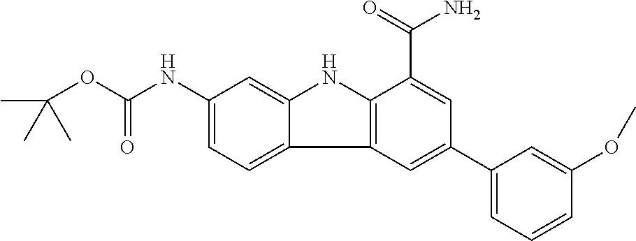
C1(NC(OC(C)(C)C)=O)=CC=C2C(=C1)NC1=C2C=C(C2=CC=CC(OC)=C2)C=C1C(=O)N
